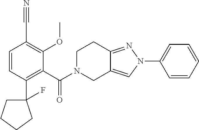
C1(C(=O)N2CC3=CN(C4=CC=CC=C4)N=C3CC2)=C(C2(F)CCCC2)C=CC(C#N)=C1OC
